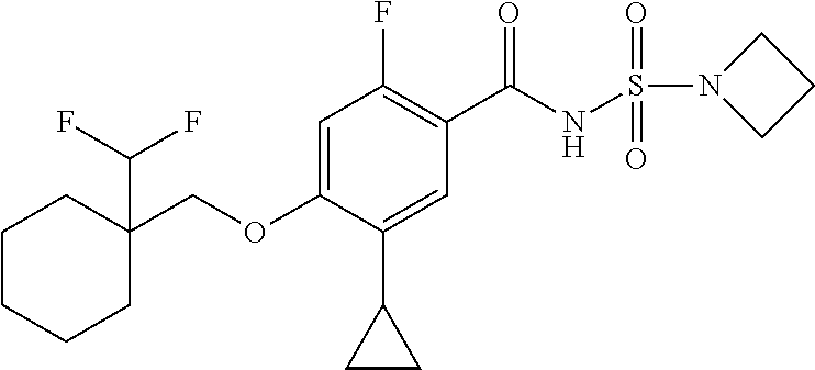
C1=C(OCC2(C(F)F)CCCCC2)C(C2CC2)=CC(C(NS(N2CCC2)(=O)=O)=O)=C1F
